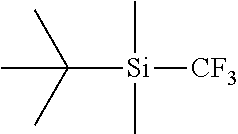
C([Si](C)(C)[CF3])(C)(C)C
